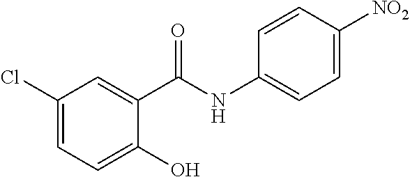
C1(Cl)=CC=C(O)C(C(NC2=CC=C([NO2])C=C2)=O)=C1
